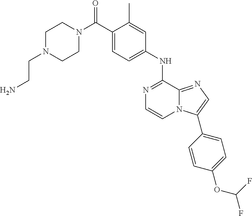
C1(NC2=NC=CN3C2=NC=C3C2=CC=C(OC(F)F)C=C2)=CC=C(C(N2CCN(CCN)CC2)=O)C(C)=C1
